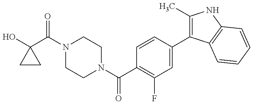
OC1(C(N2CCN(C(C3=C(F)C=C(C4=C(C)NC5=C4C=CC=C5)C=C3)=O)CC2)=O)CC1
